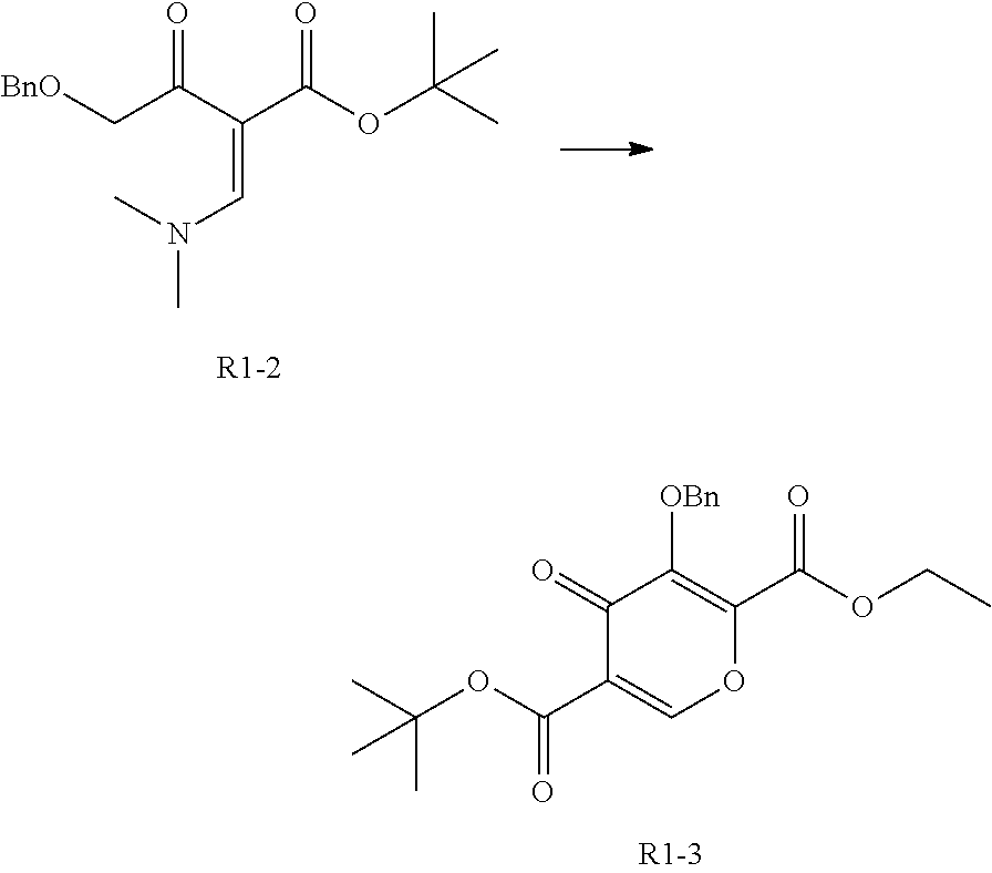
[BnO]CC(C(C(OC(C)(C)C)=O)=CN(C)C)=O.O=C1C([OBn])=C(C(OCC)=O)OC=C1C(OC(C)(C)C)=O
